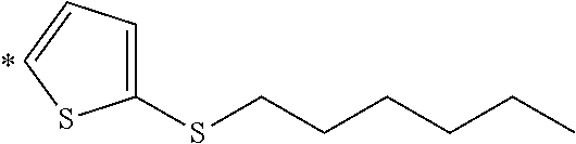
C1(SCCCCCC)=CC=CS1
